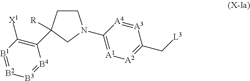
C1CC(C2=C([X1])[B1]=[B2][B3]=[B4]2)([R])CN1C1=[A1][A2]=C(C[L3])[A3]=[A4]1
